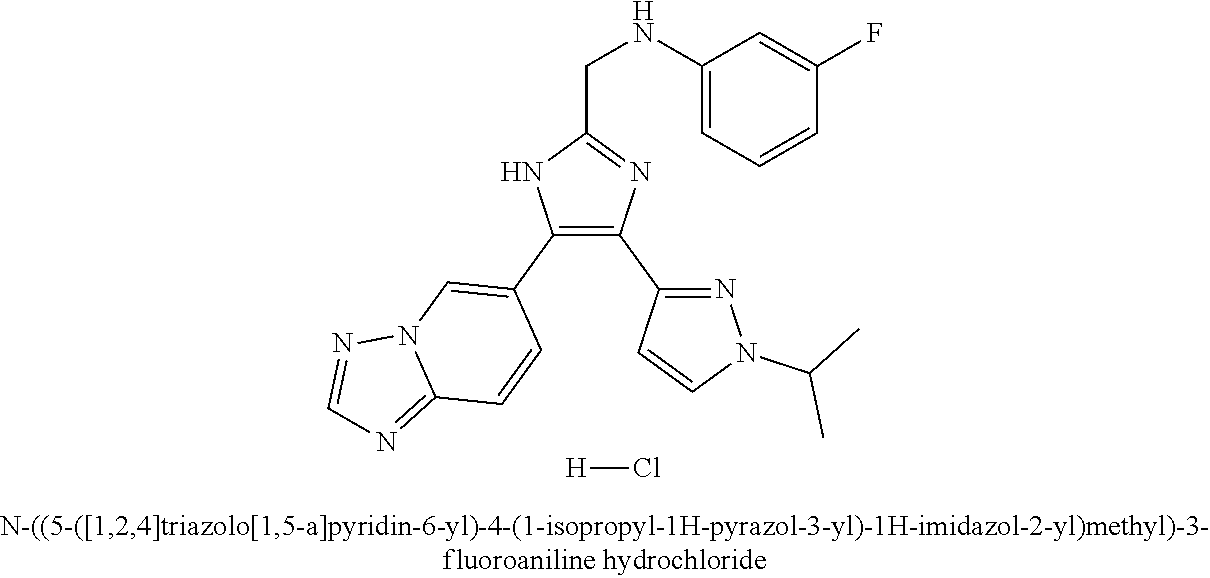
C1(NCC2=NC(C3=NN(C(C)C)C=C3)=C(C3=CN4C(=NC=N4)C=C3)N2)=CC=CC(F)=C1.[H]Cl
